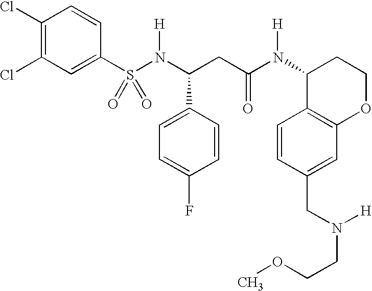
S(N(C(CC(N(C1C2=C(OCC1)C=C(CN(CCOC)[H])C=C2)[H])=O)C1=CC=C(F)C=C1)[H])(=O)(=O)C1=CC(Cl)=C(Cl)C=C1
